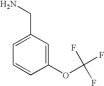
C1=CC(OC(F)(F)F)=CC(CN)=C1
